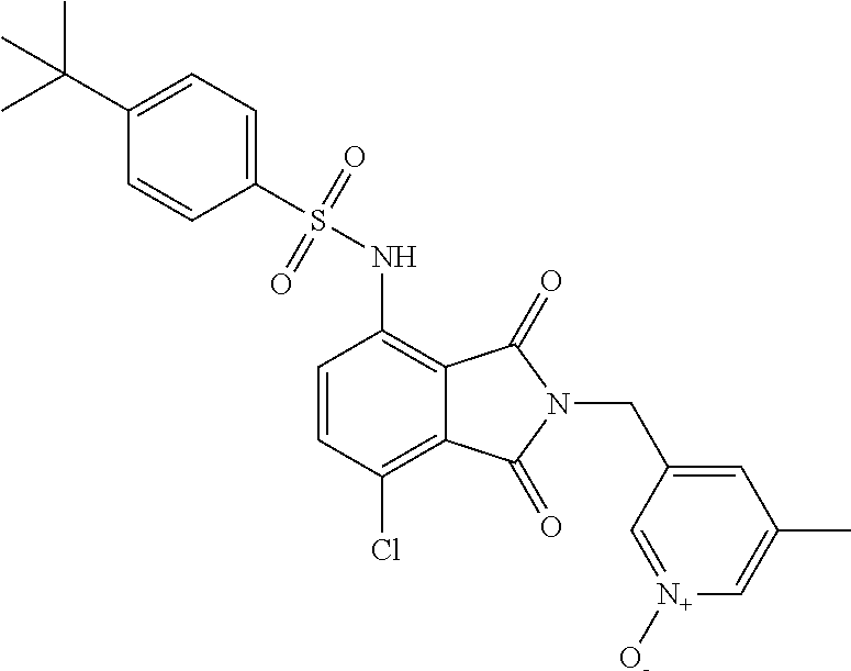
C1=CC(Cl)=C2C(=C1NS(C1=CC=C(C(C)(C)C)C=C1)(=O)=O)C(=O)N(CC1=CC(C)=C[N+]([O-])=C1)C2=O
